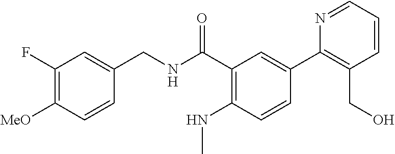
C1=CC([MeO])=C(F)C=C1CNC(C1=C(NC)C=CC(C2=C(CO)C=CC=N2)=C1)=O
